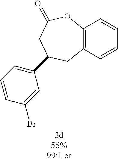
C12=C(C=CC=C1)CC(C1=CC=CC(Br)=C1)CC(=O)O2
